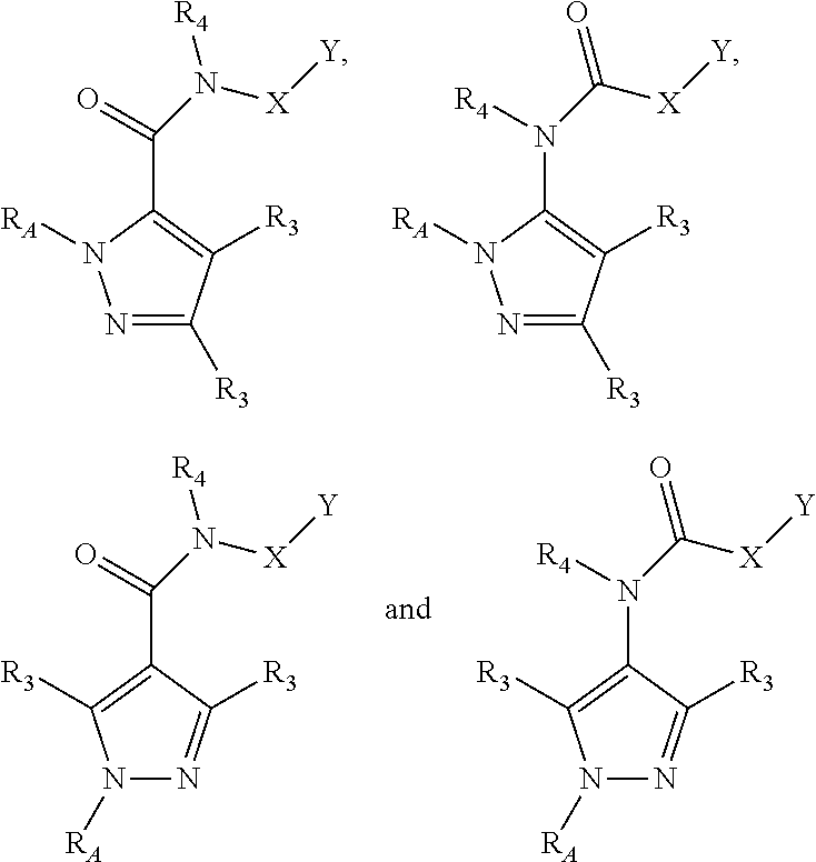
N1=C([R3])C([R3])=C(C(N([R4])[X][Y])=O)N1[RA].N1=C([R3])C([R3])=C(N(C(=O)[X][Y])[R4])N1[RA].N1([RA])N=C([R3])C(C(N([R4])[X][Y])=O)=C1[R3].N1([RA])N=C([R3])C(N(C(=O)[X][Y])[R4])=C1[R3]
